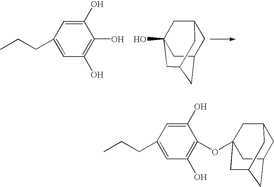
CCCC1=CC(O)=C(O)C(O)=C1.C1C2CC3CC(O)(CC1C3)C2.CCCC1=CC(O)=C(OC23CC4CC(CC(C2)C4)C3)C(O)=C1
